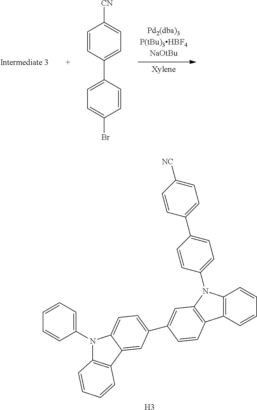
N1(C2=CC=CC=C2)C2=C(C3=CC(C4=CC5=C(C6=C(N5C5=CC=C(C7=CC=C([NC])C=C7)C=C5)C=CC=C6)C=C4)=CC=C13)C=CC=C2.[H3].C1=CC(C2=CC=C(Br)C=C2)=CC=C1[CN]
